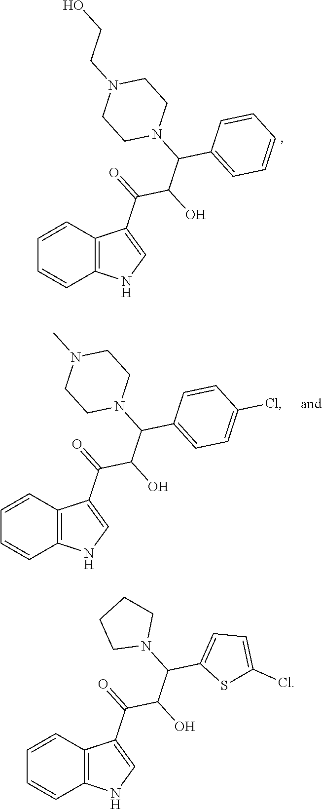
C1=CC2=C(C=C1)NC=C2C(=O)C(C(C1=CC=CC=C1)N1CCN(CCO)CC1)O.C1=CC2=C(C=C1)NC=C2C(=O)C(C(C1=CC=C(Cl)C=C1)N1CCN(C)CC1)O.C1=CC2=C(C=C1)NC=C2C(=O)C(C(C1=CC=C(Cl)S1)N1CCCC1)O
